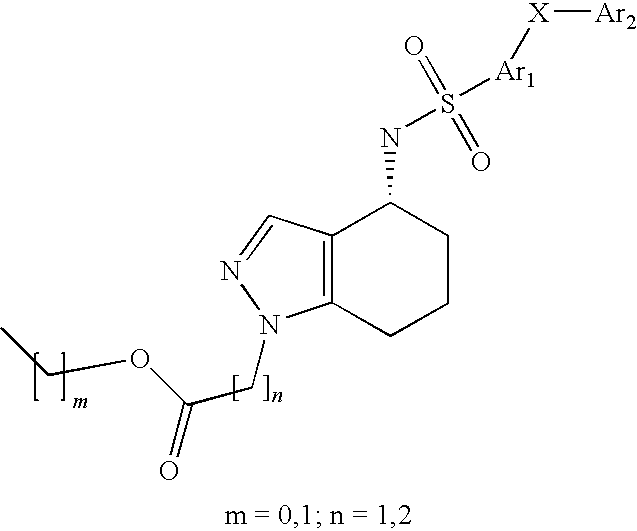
C12=C(CCCC1NS(=O)(=O)[Ar1][X][Ar2])N(CC(OCC)=O)N=C2
